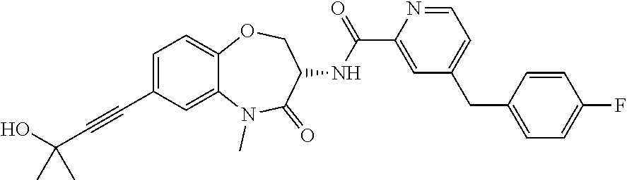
C1=C(C#CC(O)(C)C)C=C2C(=C1)OCC(NC(C1=CC(CC3=CC=C(F)C=C3)=CC=N1)=O)C(=O)N2C
